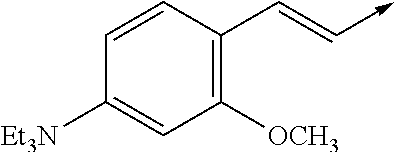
C1=CC(C=C->C)=C([OCH3])C=C1[Et3N]
